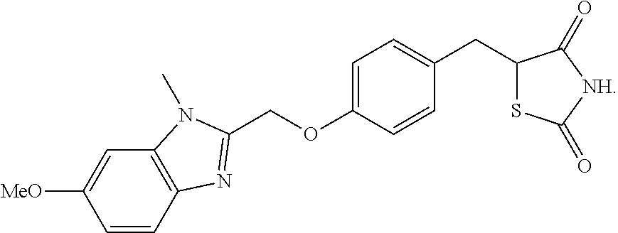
C(OC1=CC=C(CC2SC(=O)[NH]C2=O)C=C1)C1=NC2=C(C=C([MeO])C=C2)N1C
